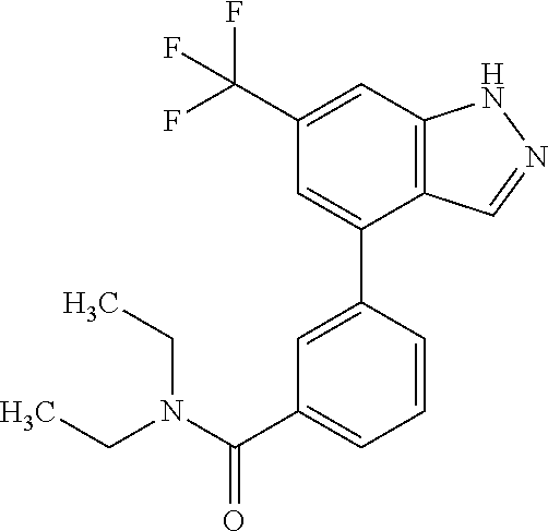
C1(C(F)(F)F)=CC2=C(C(C3=CC(C(N(CC)CC)=O)=CC=C3)=C1)C=NN2
